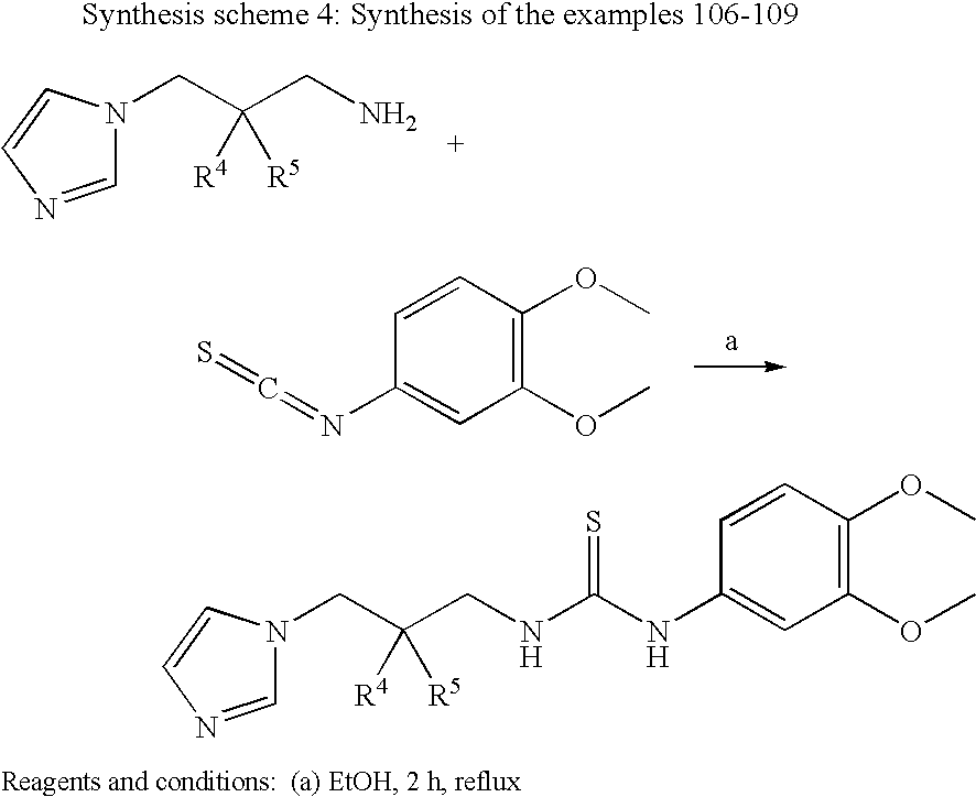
C1(N=C=S)=CC(OC)=C(OC)C=C1.C1=NC=CN1CC(CN)([R4])[R5].C1=C(NC(NCC(CN2C=NC=C2)([R4])[R5])=S)C=CC(OC)=C1OC
